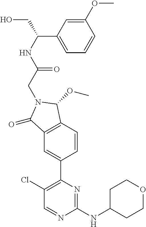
C1(=O)C2=C(C(OC)N1CC(NC(CO)C1=CC=CC(OC)=C1)=O)C=CC(C1=C(Cl)C=NC(NC3CCOCC3)=N1)=C2
